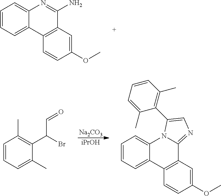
C1=CC=C2C(=C1)N=C(N)C1=C2C=CC(OC)=C1.[Na2CO3].[iPrOH].C1=CC=C(C)C(C(Br)C=O)=C1C.C1=CC=C2C(=C1)N1C(=NC=C1C1=C(C)C=CC=C1C)C1=C2C=CC(OC)=C1
